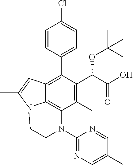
C1=CC(C2=C3C4=C(C(C)=C2C(C(=O)O)OC(C)(C)C)N(C2=NC=C(C)C=N2)CCN4C(C)=C3)=CC=C1Cl
